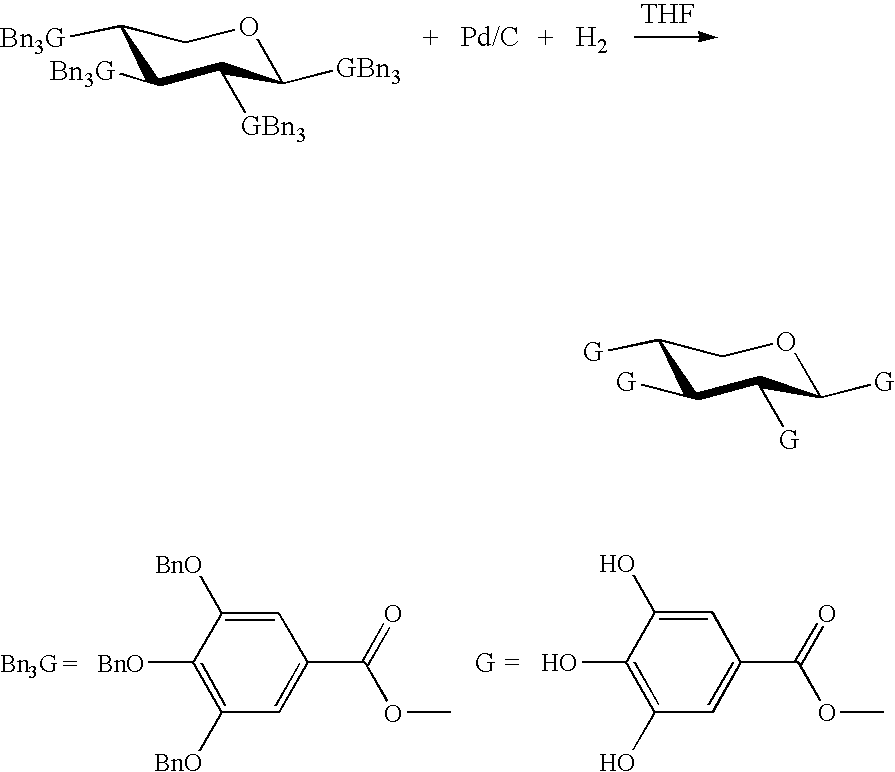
[THF].C1([Bn3G])C([Bn3G])C([GBn3])C([GBn3])OC1.[H2].C1([BnO])=C([BnO])C([BnO])=CC(C(=O)OC)=C1.C1(O)=C(O)C(O)=CC(C(=O)OC)=C1.C1([G])C([G])C([G])C([G])OC1
